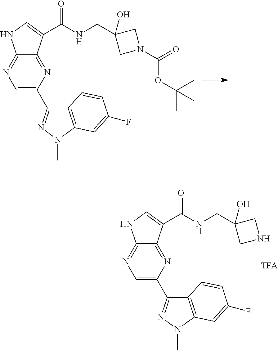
C1=C(C2=NN(C)C3=C2C=CC(F)=C3)N=C2C(=N1)NC=C2C(=O)NCC1(O)CN(C(=O)OC(C)(C)C)C1.C1=C(C2=NN(C)C3=C2C=CC(F)=C3)N=C2C(=N1)NC=C2C(=O)NCC1(O)CNC1.[TFA]
